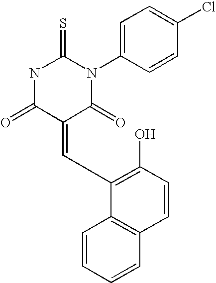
O=C1C(=CC2=C(O)C=CC3=C2C=CC=C3)C(=O)N(C2=CC=C(Cl)C=C2)C(=S)N1
